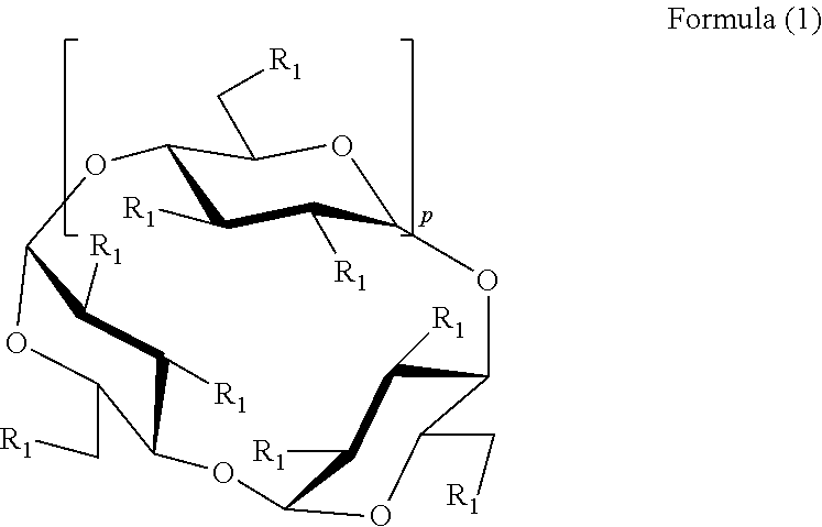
C12C([R1])C([R1])C(OC1C[R1])OC1C([R1])C([R1])C(OC3C([R1])C([R1])C(O2)OC3C[R1])OC1C[R1]
